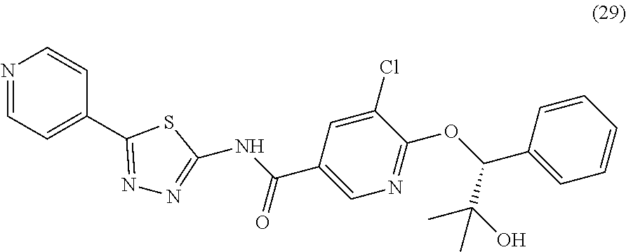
N1=CC=C(C2=NN=C(NC(C3=CN=C(OC(C4=CC=CC=C4)C(O)(C)C)C(Cl)=C3)=O)S2)C=C1
